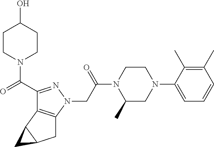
C1CN(C(C2=NN(CC(N3C(C)CN(C4=CC=CC(C)=C4C)CC3)=O)C3=C2C2C(C3)C2)=O)CCC1O
